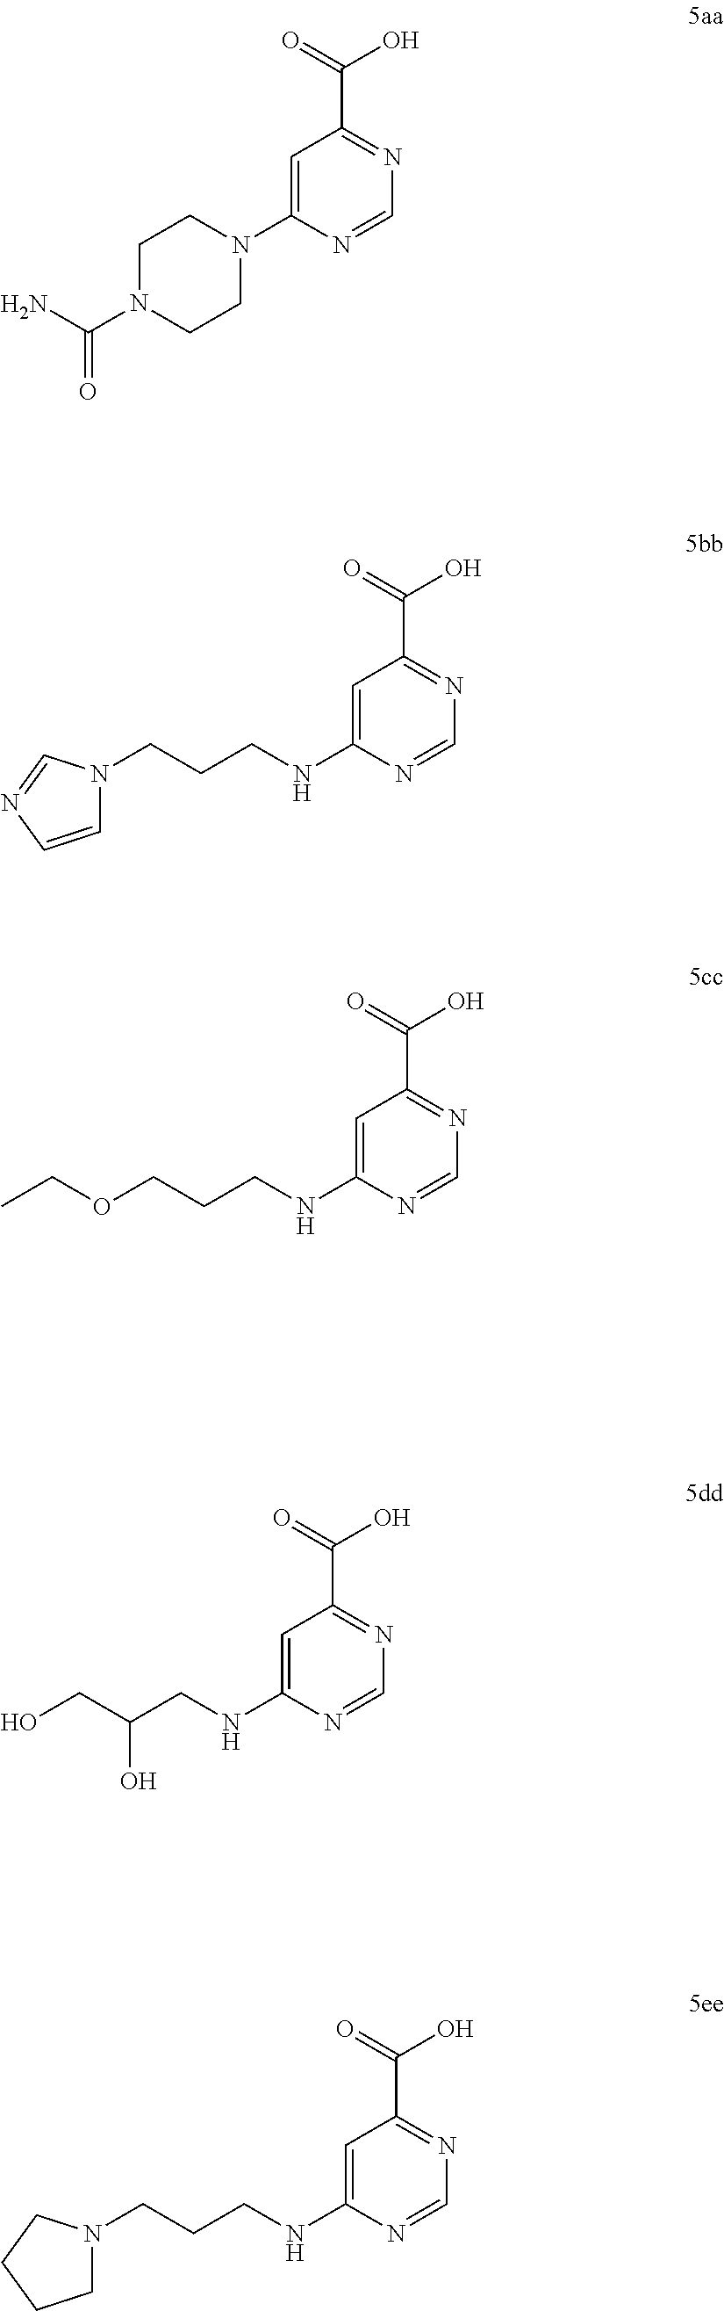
C1=C(N2CCN(C(N)=O)CC2)N=CN=C1C(=O)O.C1=C(NCCCN2C=CN=C2)N=CN=C1C(=O)O.C1=C(NCCCOCC)N=CN=C1C(=O)O.C1=C(NCC(CO)O)N=CN=C1C(=O)O.C1=C(NCCCN2CCCC2)N=CN=C1C(=O)O
